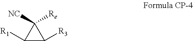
C1([R1])C([R3])C1([NC])[Re]
